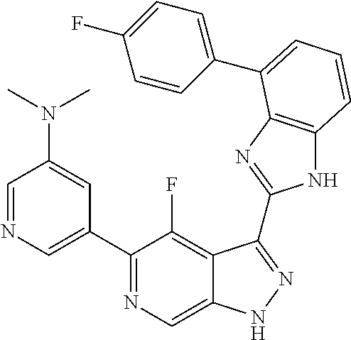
C1=NC=C(C2=NC=C3C(=C2F)C(C2=NC4=C(N2)C=CC=C4C2=CC=C(F)C=C2)=NN3)C=C1N(C)C
